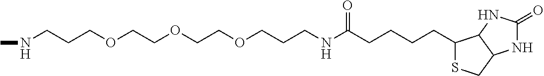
CNCCCOCCOCCOCCCNC(CCCCC1SCC2C1NC(=O)N2)=O
